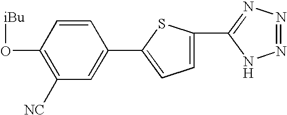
C1(O[iBu])=C([NC])C=C(C2=CC=C(C3=NN=NN3)S2)C=C1
